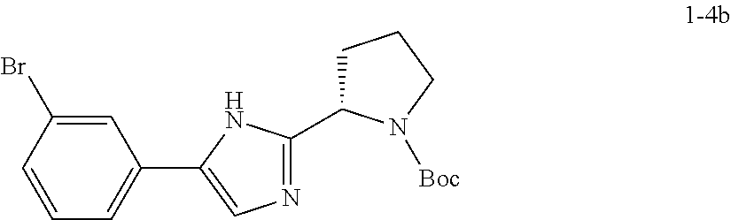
C1=C(Br)C=CC=C1C1=CN=C(C2CCCN2[Boc])N1
